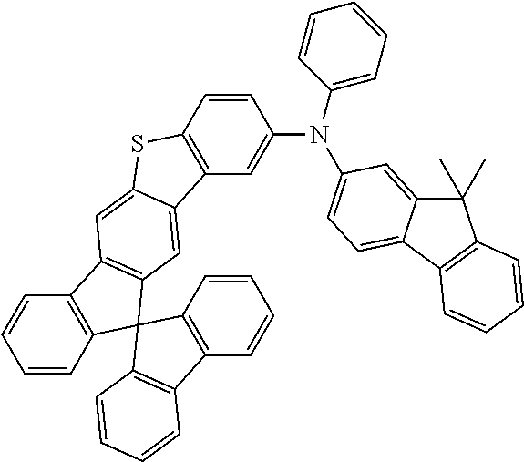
C1=CC(N(C2=CC=CC=C2)C2=CC=C3C(=C2)C(C)(C)C2=C3C=CC=C2)=CC2=C1SC1=CC3=C(C=C21)C1(C2=C3C=CC=C2)C2=C(C=CC=C2)C2=C1C=CC=C2
